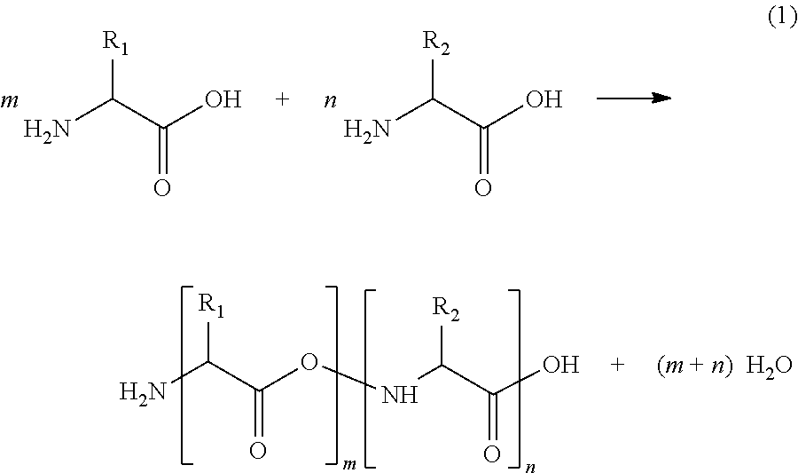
[R1]C(C(O)=O)N.[R2]C(C(O)=O)N.NC(C(ONC([R2])C(O)=O)=O)[R1].O
